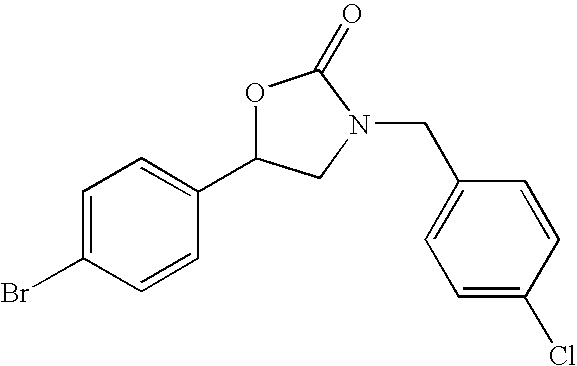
C1=C(Br)C=CC(C2CN(CC3=CC=C(Cl)C=C3)C(=O)O2)=C1
